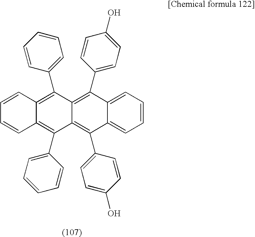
C12=C(C3=CC=CC=C3)C3=C(C4=CC=C(O)C=C4)C4=CC=CC=C4C(C4=CC=C(O)C=C4)=C3C(C3=CC=CC=C3)=C1C=CC=C2
